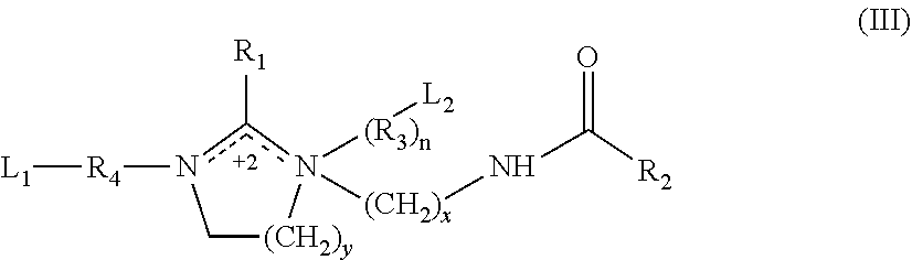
C1[(CH2)y]n([(CH2)x]NC(=O)[R2])([(R3)n][L2])c([R1])n1[R4][L1]
